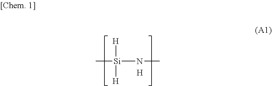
C[Si](NC)([H])[H].[H]
